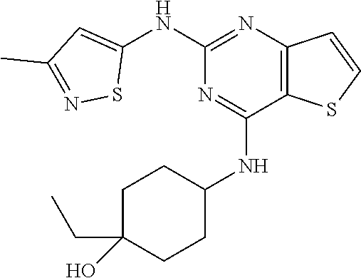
C1(NC2=CC(C)=NS2)=NC2=C(C(NC3CCC(O)(CC)CC3)=N1)SC=C2
